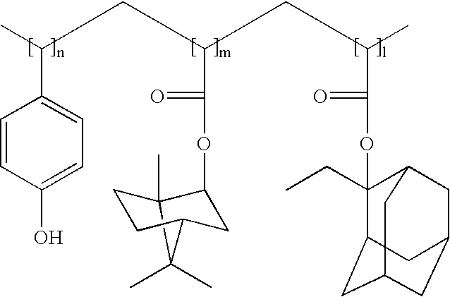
C12(C)C(C)(C)C(CC1)CC2OC(C(CC(C1=CC=C(O)C=C1)C)CC(C)C(=O)OC1(CC)C2CC3CC(CC1C3)C2)=O
